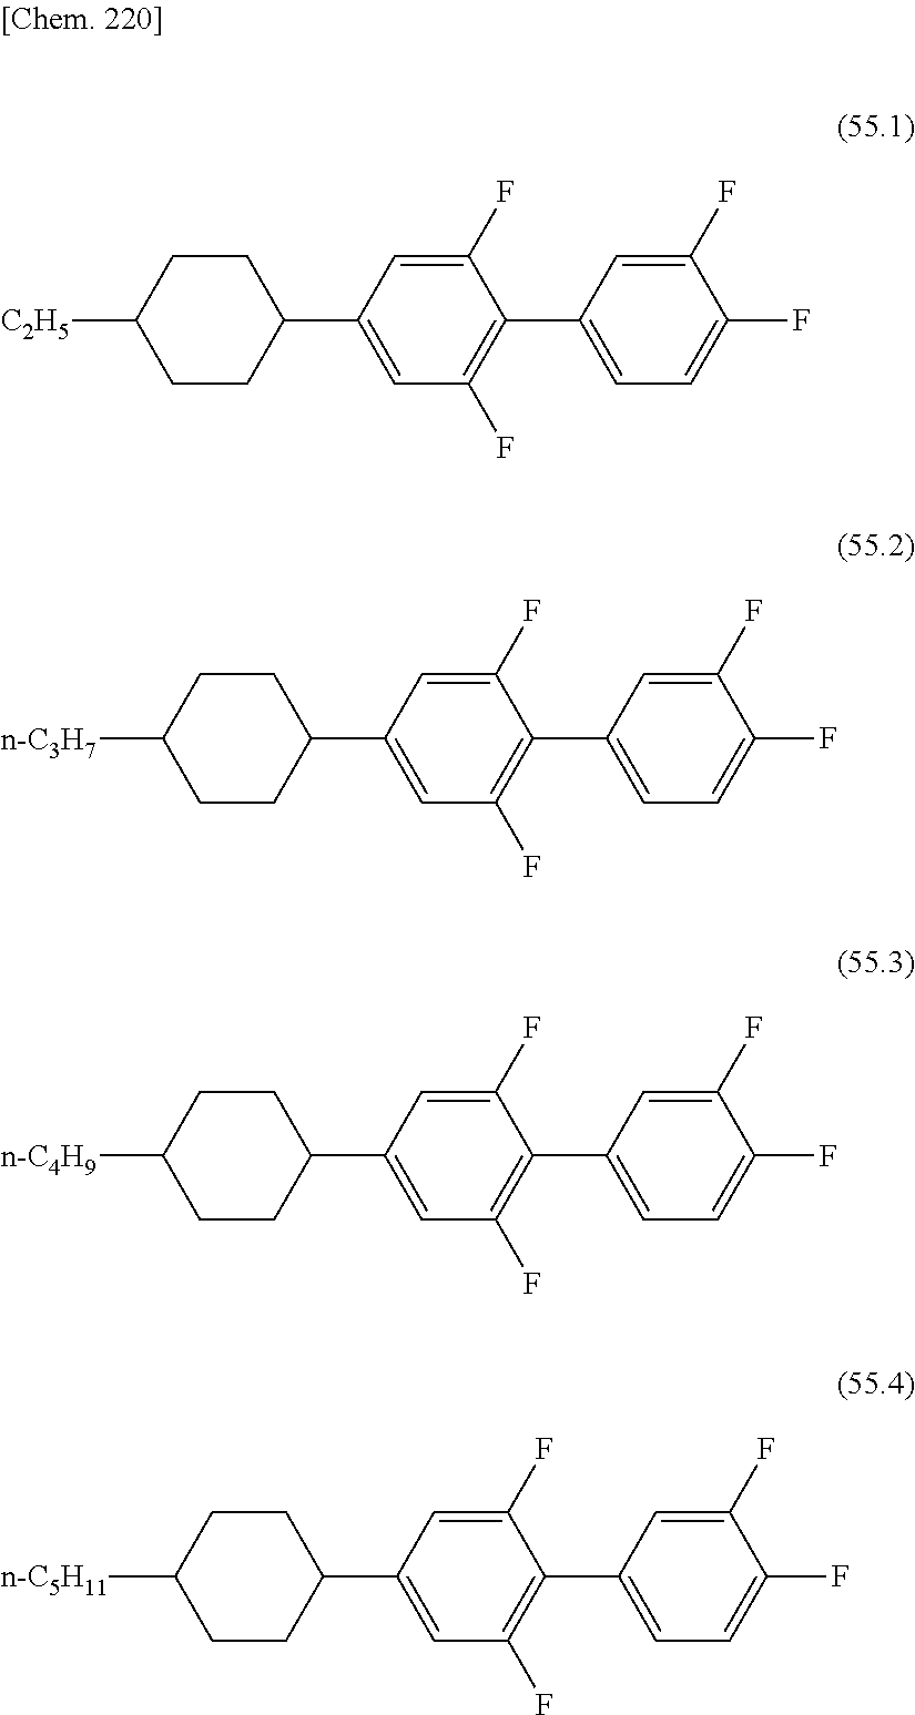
C1CC(C2=CC(F)=C(C3=CC=C(F)C(F)=C3)C(F)=C2)CCC1[C2H5].C1CC(C2=CC(F)=C(C3=CC=C(F)C(F)=C3)C(F)=C2)CCC1[n-C3H7].C1CC(C2=CC(F)=C(C3=CC=C(F)C(F)=C3)C(F)=C2)CCC1[n-C4H9].C1CC(C2=CC(F)=C(C3=CC=C(F)C(F)=C3)C(F)=C2)CCC1[n-C5H11]
